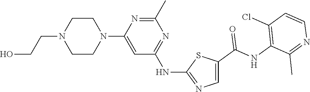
C1CN(CCO)CCN1C1=CC(NC2=NC=C(C(NC3=C(Cl)C=CN=C3C)=O)S2)=NC(C)=N1
